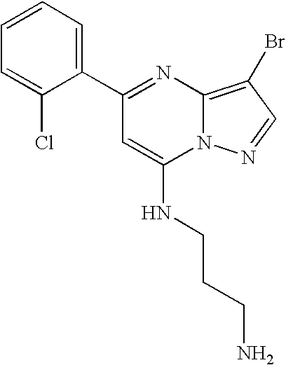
C1(C2=CC=CC=C2Cl)=NC2=C(Br)C=NN2C(NCCCN)=C1
